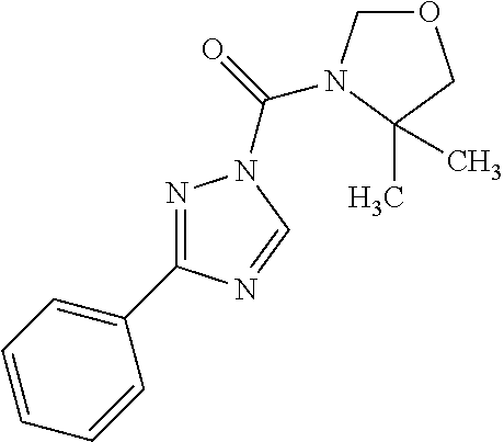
N1=C(C2=CC=CC=C2)N=CN1C(=O)N1COCC1(C)C
